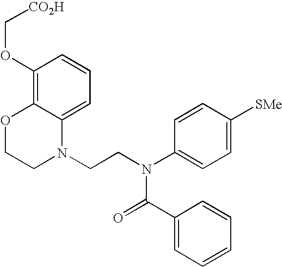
C1=C2C(=C(OC[CO2H])C=C1)OCCN2CCN(C1=CC=C([SMe])C=C1)C(=O)C1=CC=CC=C1
